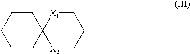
C1CCC2(CC1)[X2]CCC[X1]2
